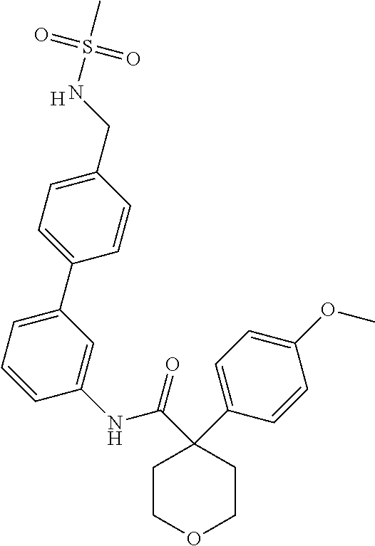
C1COCCC1(C1=CC=C(OC)C=C1)C(=O)NC1=CC(C2=CC=C(CNS(C)(=O)=O)C=C2)=CC=C1.[H]
